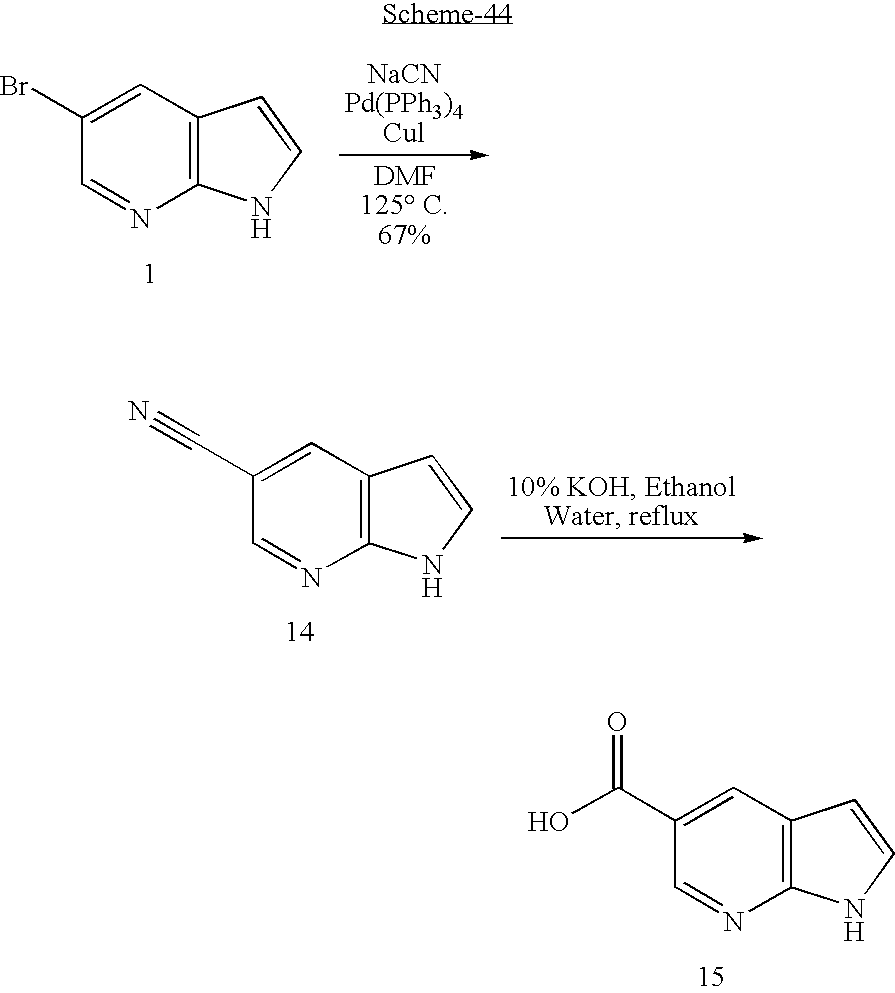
OC(C1=CC2=C(N=C1)NC=C2)=O.C1(Br)=CC2=C(N=C1)NC=C2.N#CC1=CC2=C(N=C1)NC=C2
